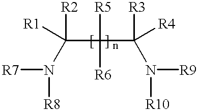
[R5]C(C([R3])(N([R9])[R10])[R4])(C([R2])([R1])N([R7])[R8])[R6]
